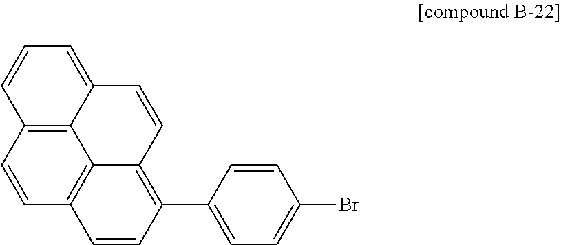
C12=C3C=CC4=C1C(=C(C1=CC=C(Br)C=C1)C=C4)C=CC2=CC=C3
